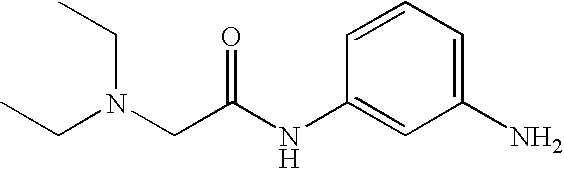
C1=CC=C(N)C=C1NC(CN(CC)CC)=O
